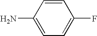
C1=CC(N)=CC=C1F
